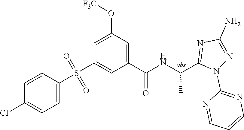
C1=C(O[F3C])C=C(C(=O)NC(C)C2=NC(N)=NN2C2=NC=CC=N2)C=C1S(=O)(=O)C1=CC=C(Cl)C=C1
